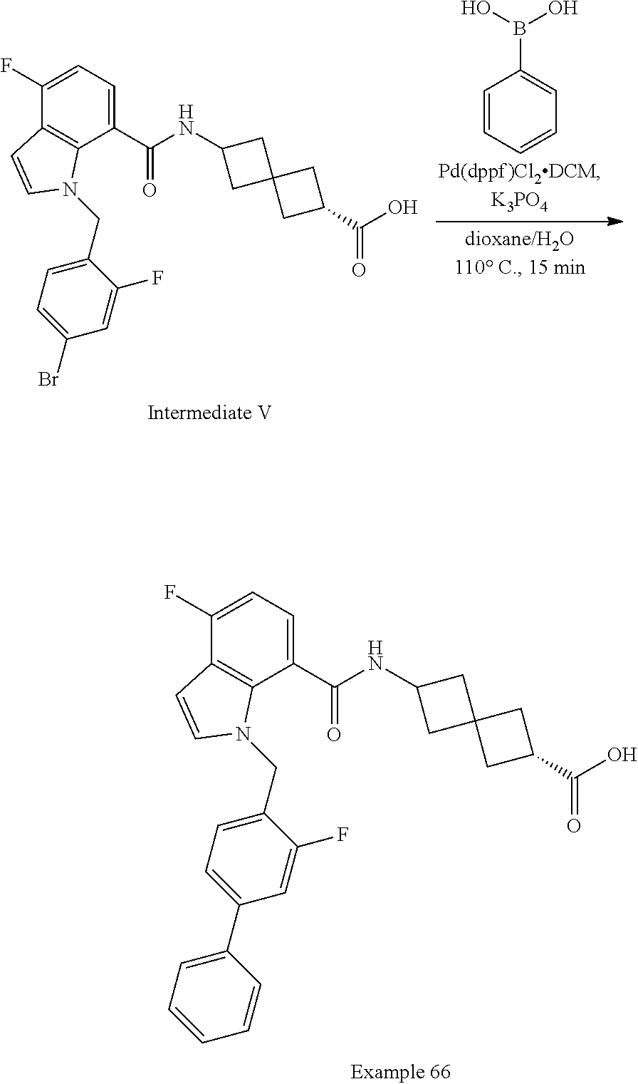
C1=CC=CC=C1B(O)O.C1(F)=CC=C(C(NC2CC3(C2)CC(C(O)=O)C3)=O)C2=C1C=CN2CC1=CC=C(Br)C=C1F.C1(F)=CC=C(C(NC2CC3(C2)CC(C(O)=O)C3)=O)C2=C1C=CN2CC1=CC=C(C2=CC=CC=C2)C=C1F
